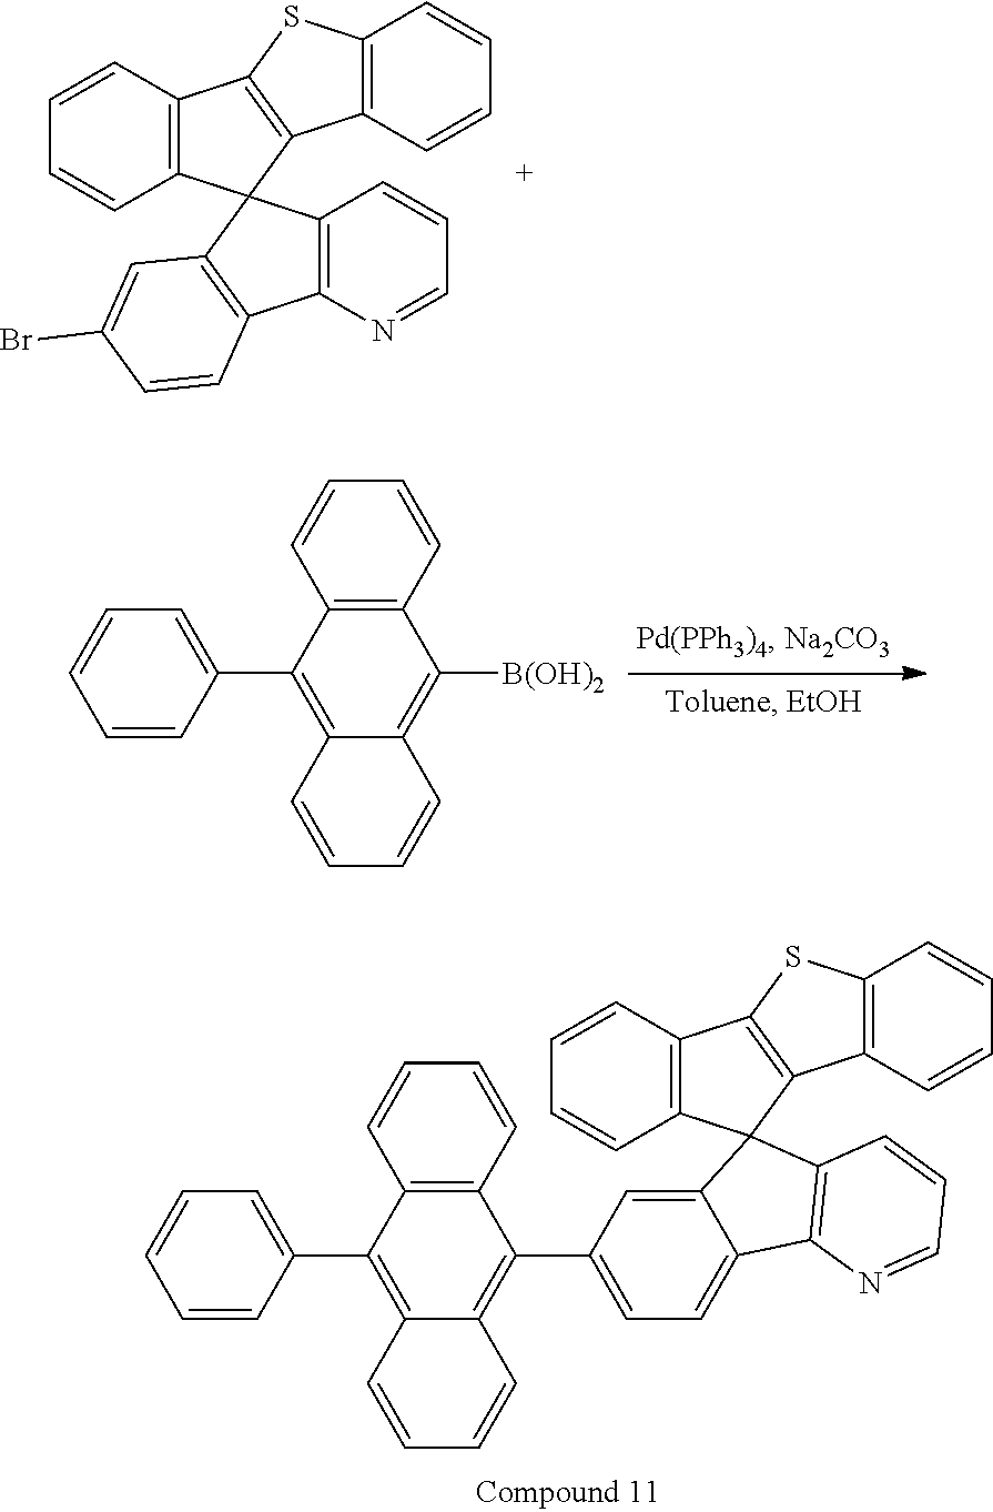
C1=CC2=C(C=C1)C1(C3=C2SC2=C3C=CC=C2)C2=C(C3=C1C=CC=N3)C=CC(Br)=C2.C1=CC2=C(C=C1)C(C1=CC=CC=C1)=C1C(=C2[B(OH)2])C=CC=C1.C1=CC2=C(C=C1)C1(C3=C2SC2=C3C=CC=C2)C2=CC(C3=C4C(=C(C5=CC=CC=C5)C5=C3C=CC=C5)C=CC=C4)=CC=C2C2=C1C=CC=N2
